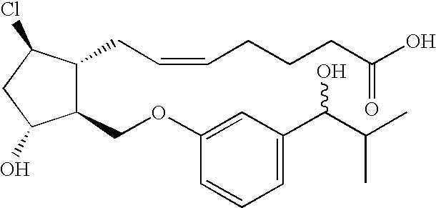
C1(OCC2C(CC=CCCCC(O)=O)C(Cl)CC2O)=CC(C(C(C)C)O)=CC=C1
